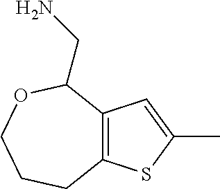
C12=C(C=C(C)S1)C(CN)OCCC2
